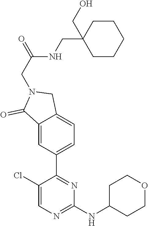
C12=CC(C3=NC(NC4CCOCC4)=NC=C3Cl)=CC=C1CN(CC(=O)NCC1(CO)CCCCC1)C2=O
